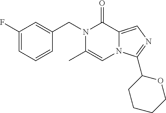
C1(F)=CC=CC(CN2C(C)=CN3C(=CN=C3C3CCCCO3)C2=O)=C1
